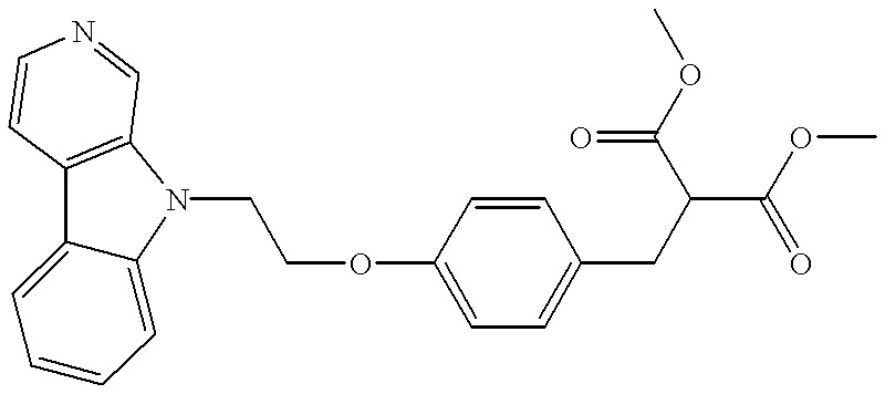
C12=CC=CC=C1N(CCOC1=CC=C(CC(C(=O)OC)C(=O)OC)C=C1)C1=C2C=CN=C1
